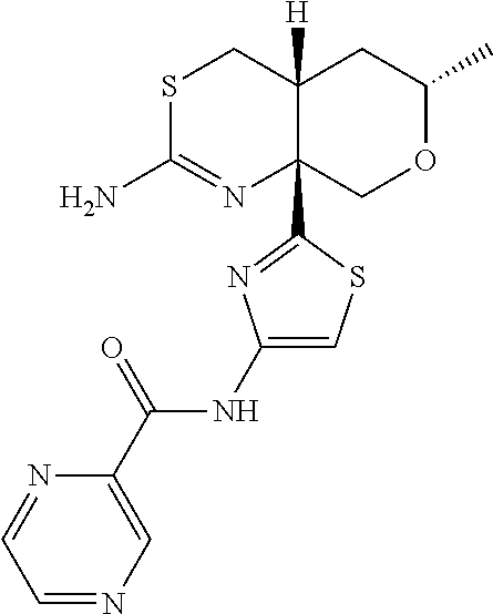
S1C(N)=NC2(C3=NC(NC(C4=CN=CC=N4)=O)=CS3)C([H])(C1)CC(C)OC2
